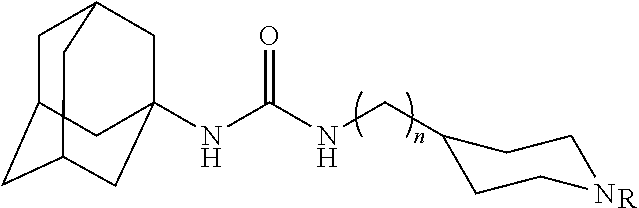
C1C2CC3CC(NC(NCC4CCNCC4)=O)(CC1C3)C2.[R]
